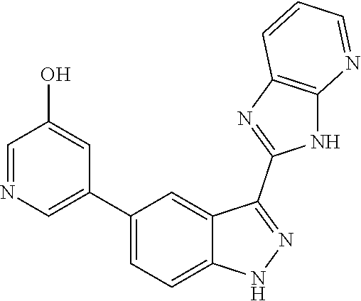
C1(C2=CC=C3C(=C2)C(C2=NC4=C(N2)N=CC=C4)=NN3)=CN=CC(O)=C1
